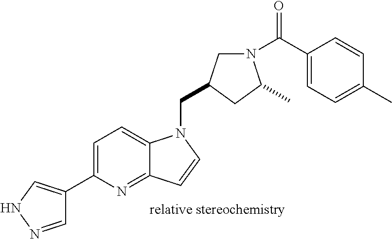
C1=NNC=C1C1=CC=C2C(=N1)C=CN2CC1CN(C(C2=CC=C(C)C=C2)=O)C(C)C1
